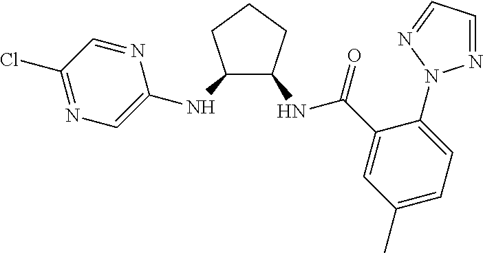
C1(Cl)=NC=C(NC2C(NC(C3=CC(C)=CC=C3N3N=CC=N3)=O)CCC2)N=C1
